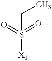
O=S(=O)([X1])CC
